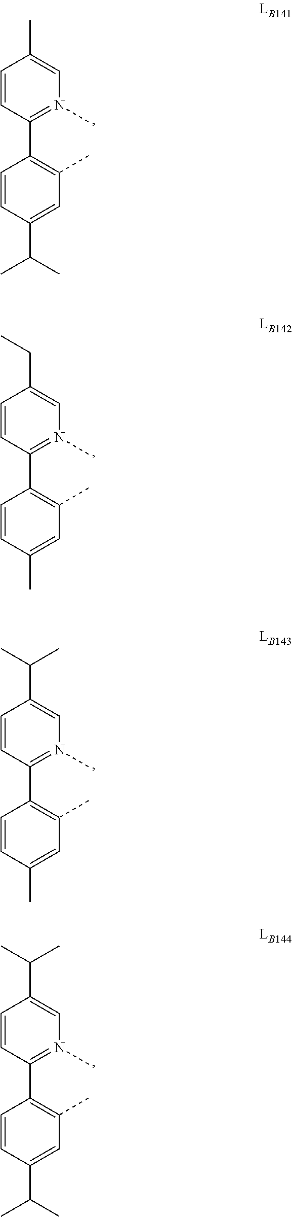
C1=CC(C2=C(C)C=C(C(C)C)C=C2)=N(C)C=C1C.C1=CC(C2=C(C)C=C(C)C=C2)=N(C)C=C1CC.C1=CC(C2=C(C)C=C(C)C=C2)=N(C)C=C1C(C)C.C1=CC(C2=C(C)C=C(C(C)C)C=C2)=N(C)C=C1C(C)C
